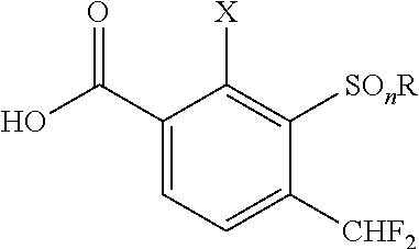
OC(C1=CC=C([CHF2])C([SOnR])=C1[X])=O
